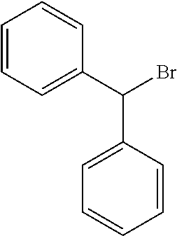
C1=CC=C(C(Br)C2=CC=CC=C2)C=C1
